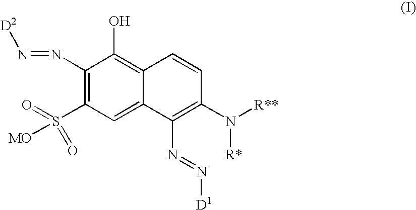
C1(N=N[D2])=C(S(=O)([MO])=O)C=C2C(=C1O)C=CC(N([R**])[R*])=C2N=N[D1]
